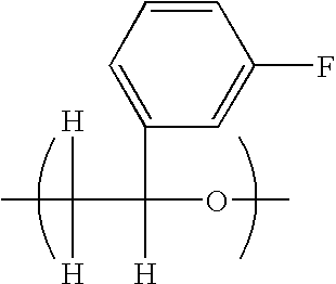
CC([H])(C([H])(OC)C1=CC=CC(F)=C1)[H]
